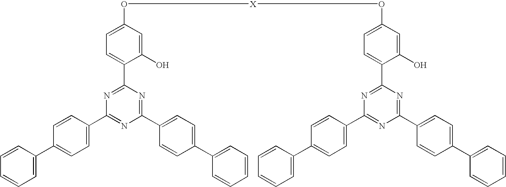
C1(O[X]OC2=CC=C(C3=NC(C4=CC=C(C5=CC=CC=C5)C=C4)=NC(C4=CC=C(C5=CC=CC=C5)C=C4)=N3)C(O)=C2)=CC=C(C2=NC(C3=CC=C(C4=CC=CC=C4)C=C3)=NC(C3=CC=C(C4=CC=CC=C4)C=C3)=N2)C(O)=C1
